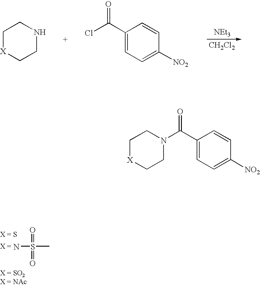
NS(=O)(=O)C.[NEt3].[CH2Cl2].C1[X]CCNC1.C1(C(Cl)=O)=CC=C([NO2])C=C1.C1(C(N2CC[X]CC2)=O)=CC=C([NO2])C=C1
